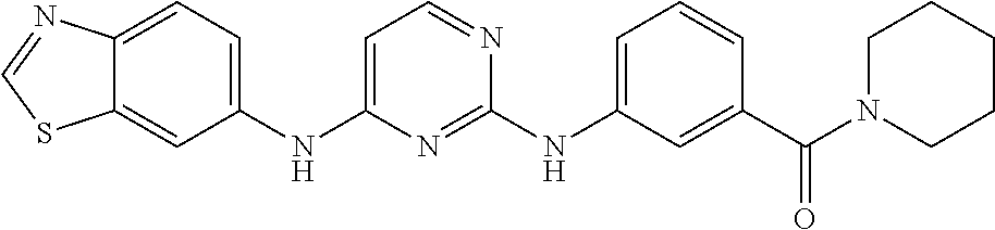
C1(NC2=CC=NC(NC3=CC=CC(C(N4CCCCC4)=O)=C3)=N2)=CC=C2C(=C1)SC=N2
